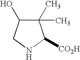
C1(C)(C)C(O)CNC1[CO2H]
